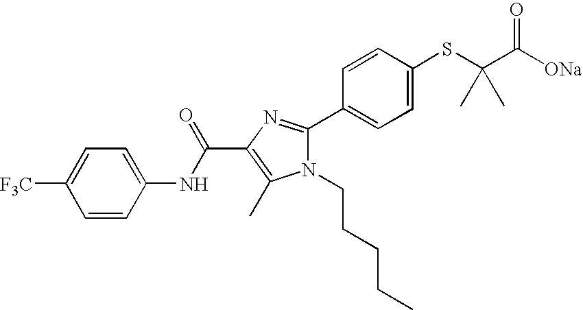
C1=CC(NC(C2=C(C)N(CCCCC)C(C3=CC=C(SC(C([ONa])=O)(C)C)C=C3)=N2)=O)=CC=C1[F3C]
